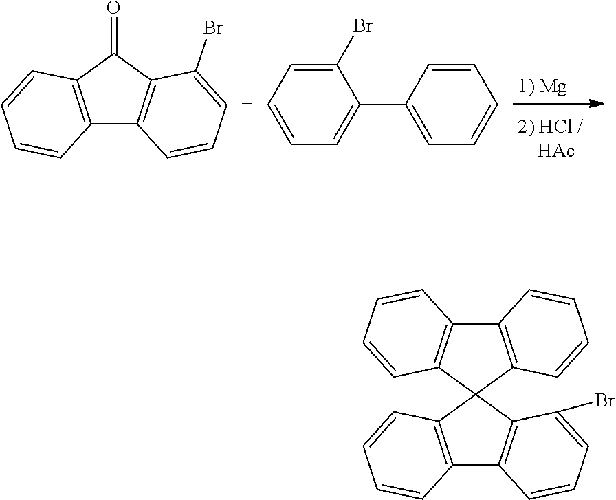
C12=C(C=CC=C1)C1(C3=C2C=CC=C3Br)C2=C(C3=C1C=CC=C3)C=CC=C2.C1(Br)=C[C+]=CC=C1C1=CC=CC=C1.C12=C(C(=O)C3=C1C=CC=C3Br)C=CC=C2
